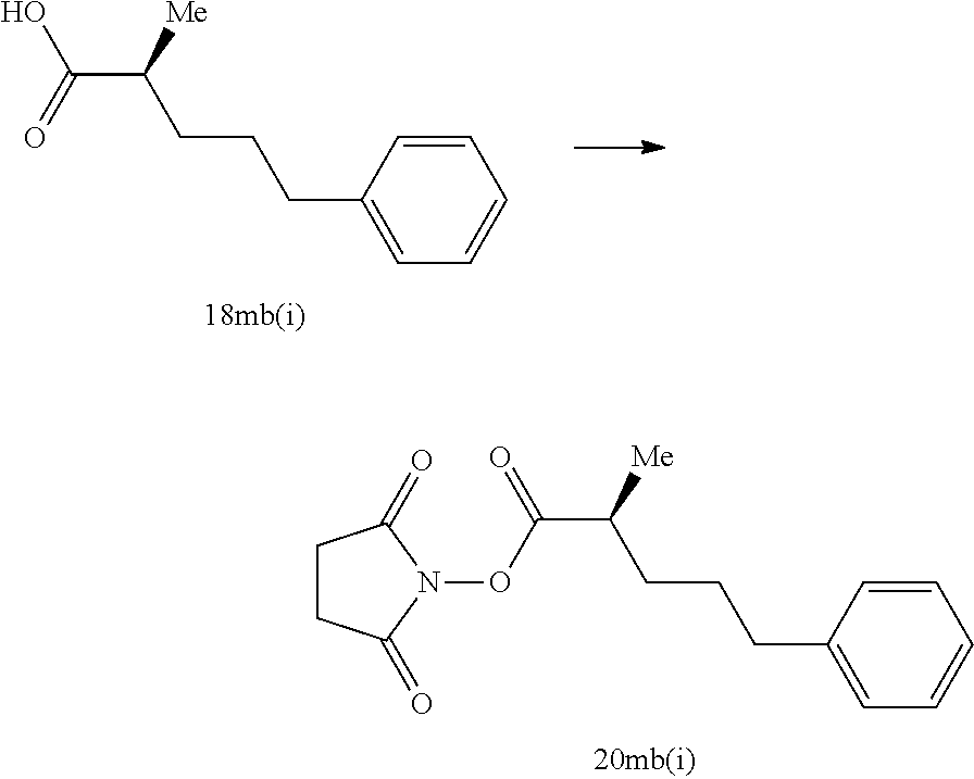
C1(CCCC(C(ON2C(=O)CCC2=O)=O)[Me])=CC=CC=C1.C1(CCCC(C(=O)O)[Me])=CC=CC=C1
